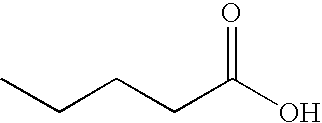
O=C(O)CCCC
